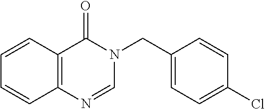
C12=C(C(=O)N(CC3=CC=C(Cl)C=C3)C=N1)C=CC=C2
